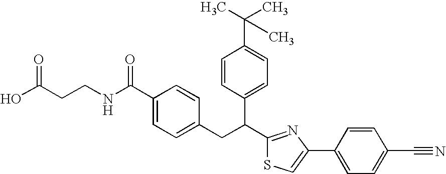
C1(C(NCCC(O)=O)=O)=CC=C(CC(C2=NC(C3=CC=C(C#N)C=C3)=CS2)C2=CC=C(C(C)(C)C)C=C2)C=C1
